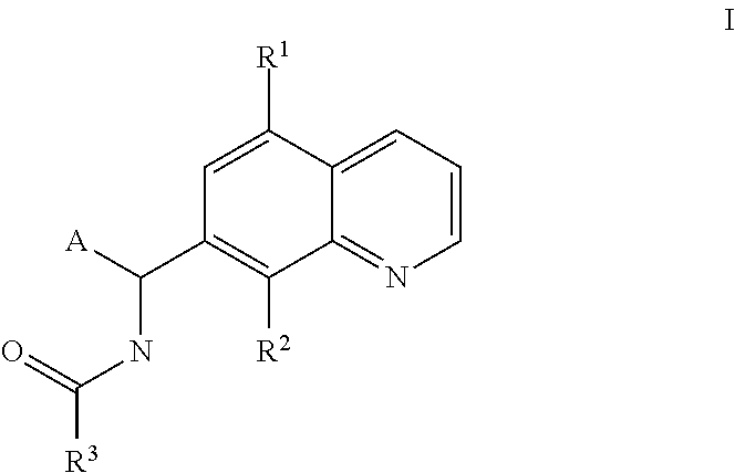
C1=C([R1])C2=CC=CN=C2C([R2])=C1C(NC(=O)[R3])[A]
